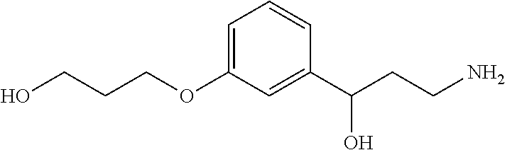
C(OC1=CC=CC(C(CCN)O)=C1)CCO
